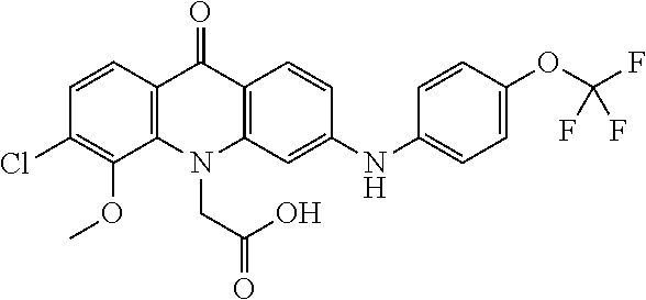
C12=C(N(CC(=O)O)C3=C(C1=O)C=CC(NC1=CC=C(OC(F)(F)F)C=C1)=C3)C(OC)=C(Cl)C=C2
